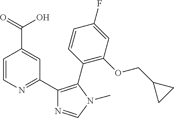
C1=CN=C(C2=C(C3=C(OCC4CC4)C=C(F)C=C3)N(C)C=N2)C=C1C(O)=O
